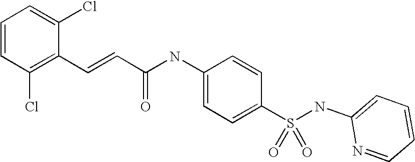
C1=CC(Cl)=C(C=CC(NC2=CC=C(S(NC3=CC=CC=N3)(=O)=O)C=C2)=O)C(Cl)=C1
